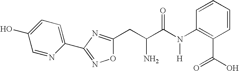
C1=NC(C2=NOC(CC(C(N(C3=C(C(=O)O)C=CC=C3)[H])=O)N)=N2)=CC=C1O
